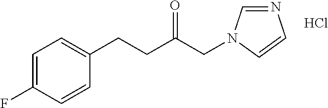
C1=C(F)C=CC(CCC(CN2C=NC=C2)=O)=C1.Cl
